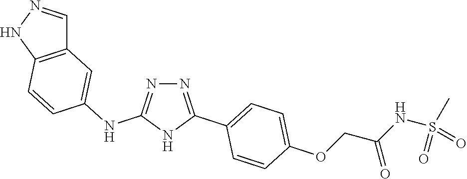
N1=C(NC2=CC3=C(C=C2)NN=C3)NC(C2=CC=C(OCC(NS(C)(=O)=O)=O)C=C2)=N1
